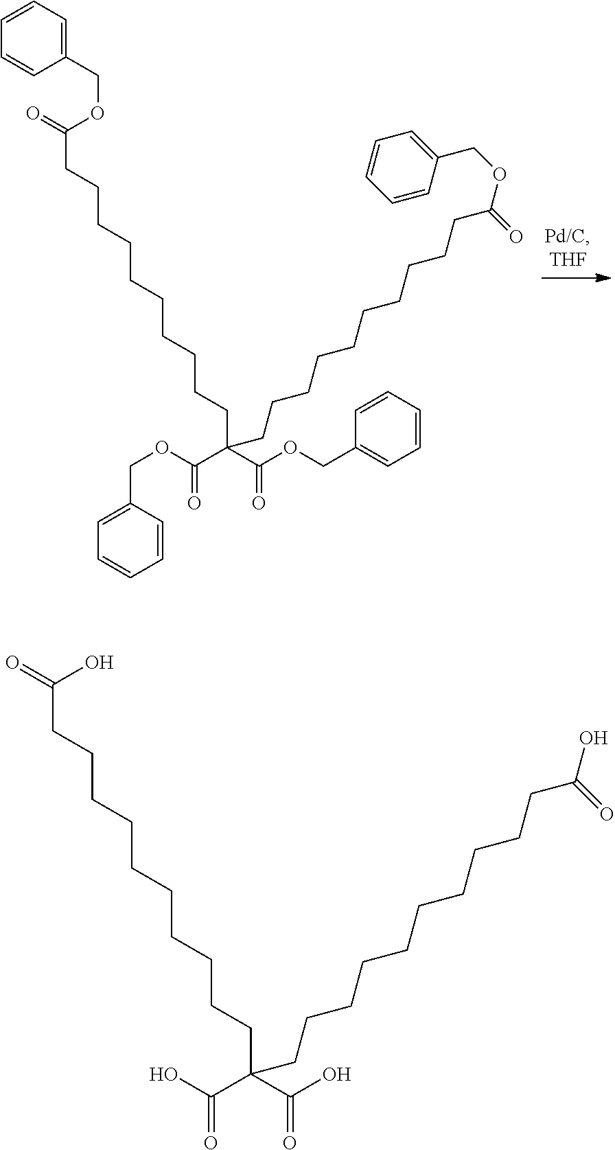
C1(COC(=O)C(C(=O)OCC2=CC=CC=C2)(CCCCCCCCCCC(OCC2=CC=CC=C2)=O)CCCCCCCCCCC(OCC2=CC=CC=C2)=O)=CC=CC=C1.O=C(O)C(C(=O)O)(CCCCCCCCCCC(O)=O)CCCCCCCCCCC(O)=O
